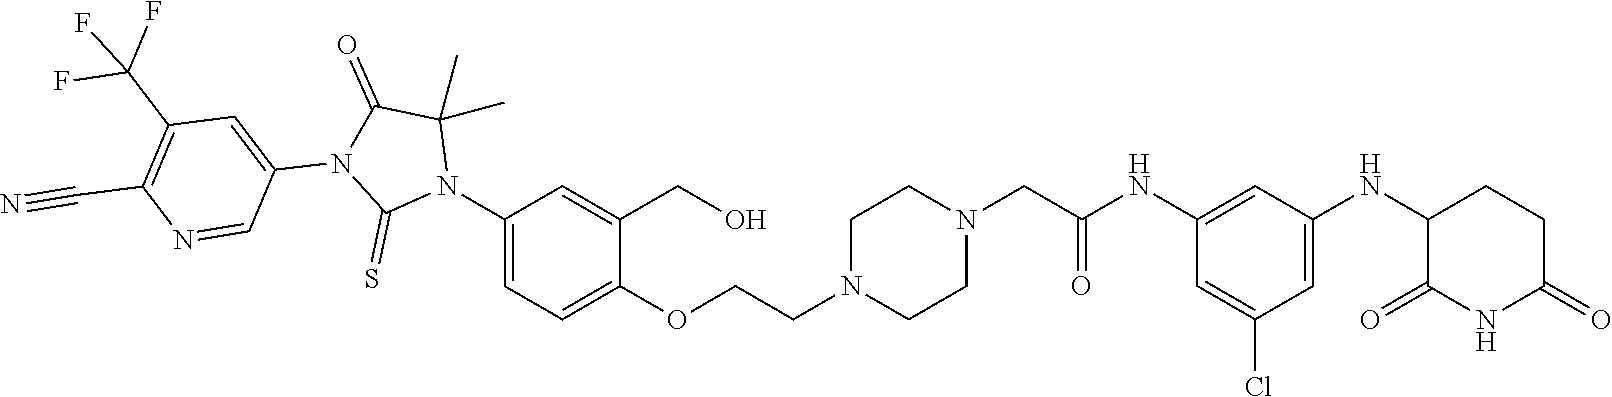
C1=C(Cl)C=C(NC2C(=O)NC(=O)CC2)C=C1NC(CN1CCN(CCOC2=CC=C(N3C(C)(C)C(=O)N(C4=CC(C(F)(F)F)=C(C#N)N=C4)C3=S)C=C2CO)CC1)=O
